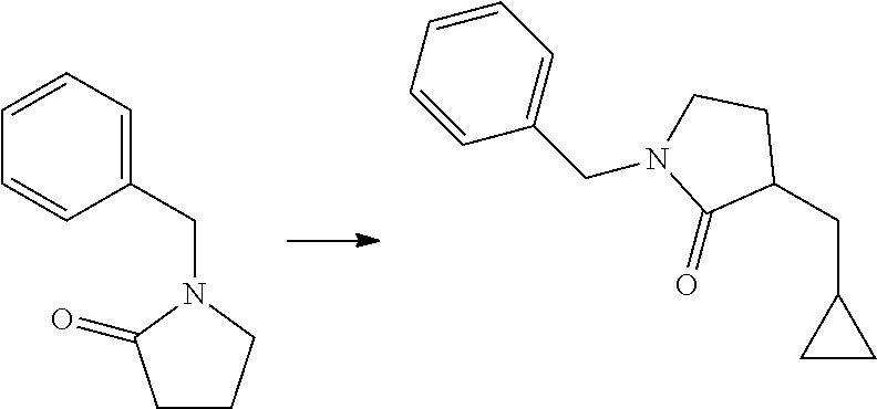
N1(CC2=CC=CC=C2)C(=O)CCC1.C1(CC2CCN(CC3=CC=CC=C3)C2=O)CC1
